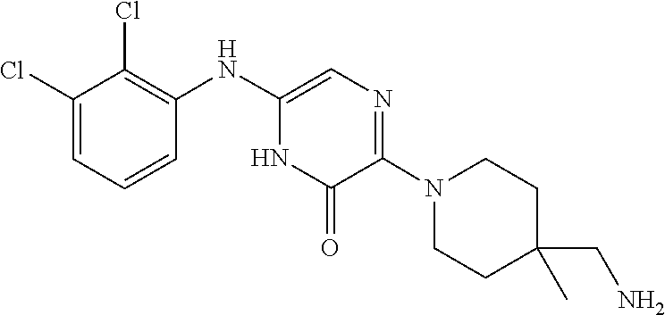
C1C(C)(CN)CCN(C2=NC=C(NC3=C(Cl)C(Cl)=CC=C3)NC2=O)C1
